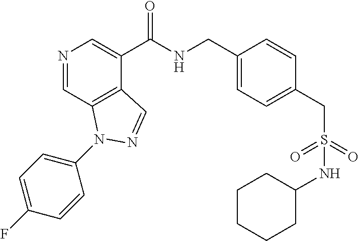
N1=CC2=C(C(C(NCC3=CC=C(CS(=O)(=O)NC4CCCCC4)C=C3)=O)=C1)C=NN2C1=CC=C(F)C=C1
